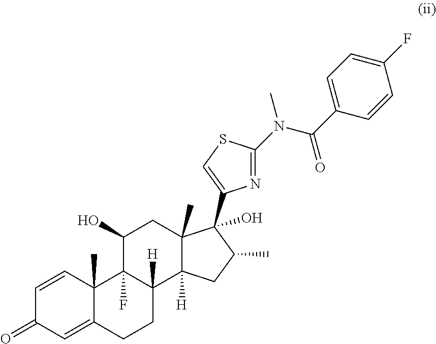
C1=CC2(C)C(=CC1=O)CCC1([H])C2(F)C(O)CC2(C)C1([H])CC(C)C2(C1=CSC(N(C(C2=CC=C(F)C=C2)=O)C)=N1)O
